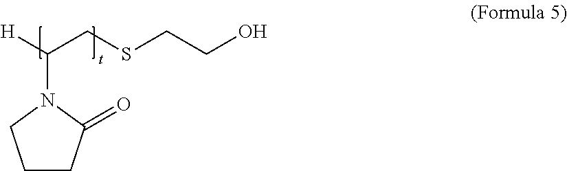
C1CC(=O)N(C(CSCCO)[H])C1
